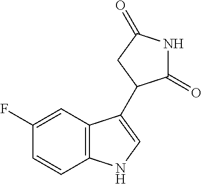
C12=C(C=C(F)C=C1)C(C1C(=O)NC(=O)C1)=CN2
